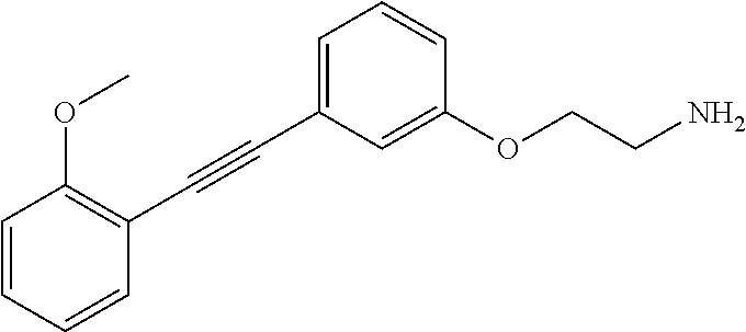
C1=CC=CC(C#CC2=CC=CC(OCCN)=C2)=C1OC
